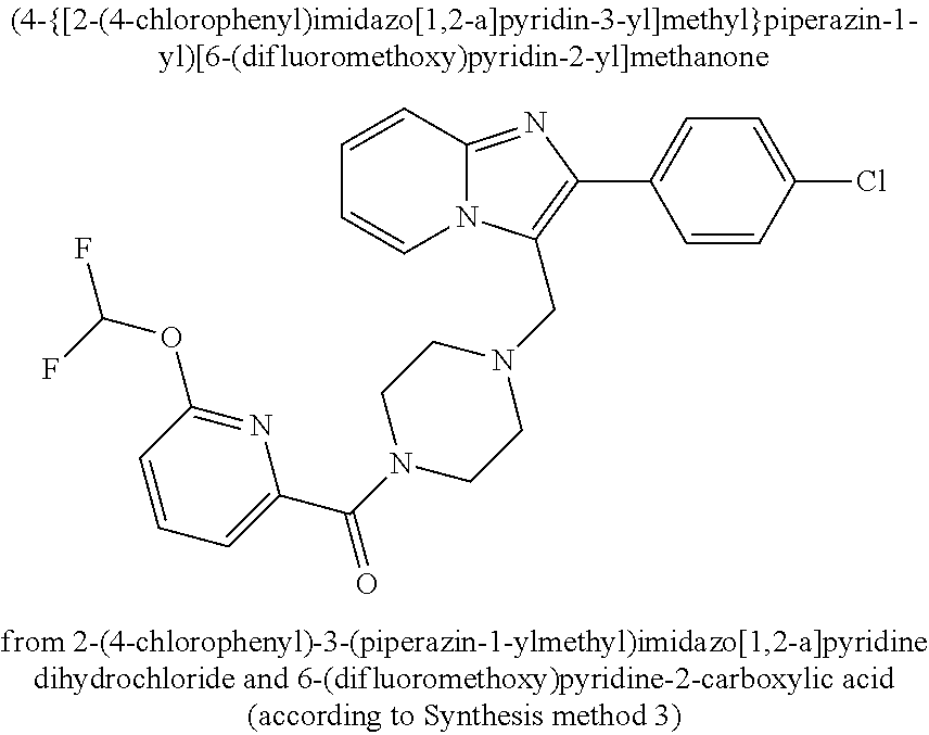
C1=CC2=NC(C3=CC=C(Cl)C=C3)=C(CN3CCN(C(C4=CC=CC(OC(F)F)=N4)=O)CC3)N2C=C1
